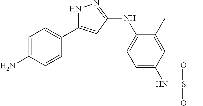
C1=C(N)C=CC(C2=CC(NC3=CC=C(NS(C)(=O)=O)C=C3C)=NN2)=C1
